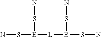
NSB([L]B(SN)SN)SN
